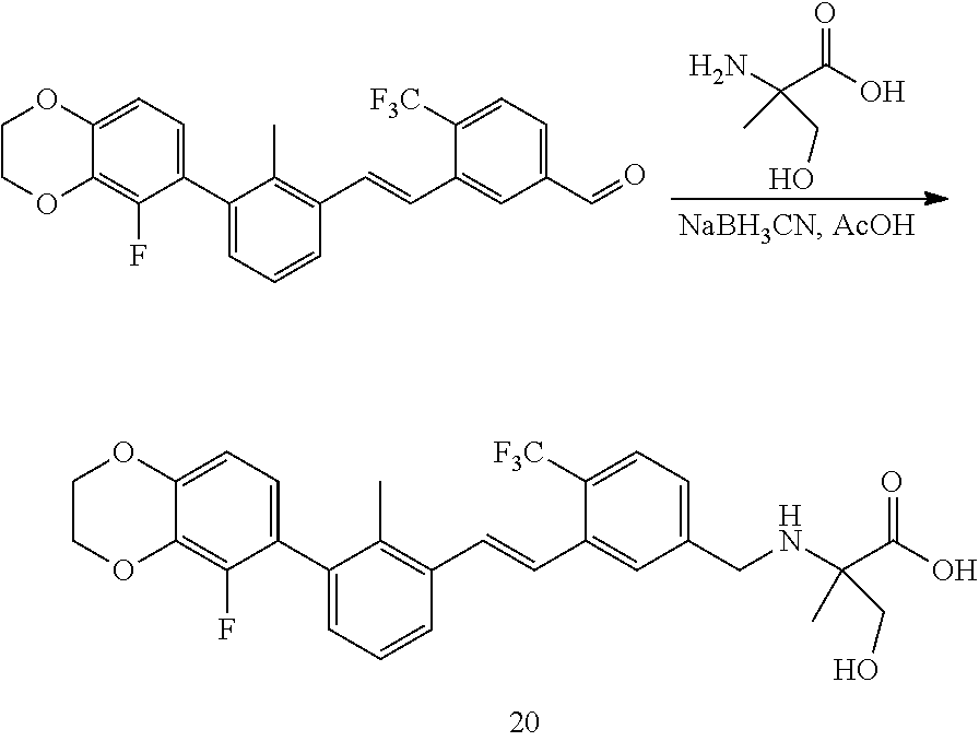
C12=CC=C(C3=CC=CC(C=CC4=CC(CNC(C(O)=O)(C)CO)=CC=C4[F3C])=C3C)C(F)=C1OCCO2.C12=CC=C(C3=CC=CC(C=CC4=CC(C=O)=CC=C4[F3C])=C3C)C(F)=C1OCCO2.NC(C(O)=O)(C)CO
